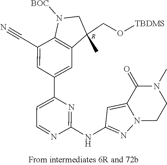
C1(NC2=NN3C(=C2)C(=O)N(C)CC3)=NC(C2=CC3=C(C(C#N)=C2)N([BOC])CC3(CO[TBDMS])C)=CC=N1.[R]
